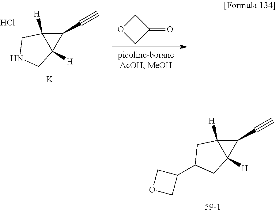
C12([H])C([H])(C1C#C)CC(C1COC1)C2.[59-1].C12([H])C([H])(C1C#C)CNC2.Cl.[K].O1CC(=O)C1
